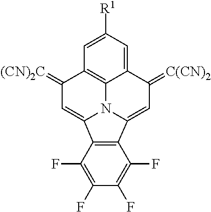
C12=CC([R1])=CC3=C1N1C(=CC3=[(CN)2C])C3=C(C1=CC2=[C(CN)2])C(F)=C(F)C(F)=C3F
